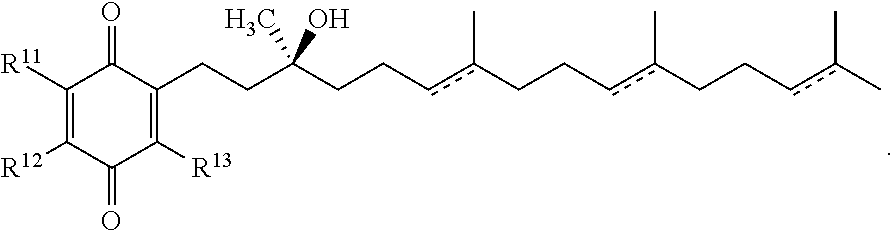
C1(CCC(CCcc(CCcc(CCcc(C)C)C)C)(C)O)=C([R13])C(=O)C([R12])=C([R11])C1=O
